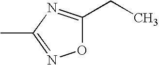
O1C(CC)=NC(C)=N1
